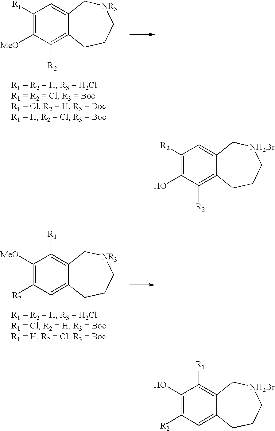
C1([R2])=C(O)C([R2])=C2C(=C1)C[NH2Br]CCC2.C1(O)=C([R2])C=C2C(=C1[R1])C[NH2Br]CCC2.C1([R1])=C([MeO])C([R2])=C2C(=C1)C[NR3]CCC2.C1([MeO])=C([R2])C=C2C(=C1[R1])C[NR3]CCC2
